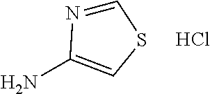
C1=NC(N)=CS1.Cl
